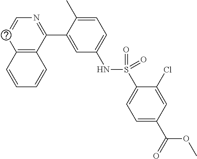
C12=C(C(C3=CC(NS(C4=CC=C(C(OC)=O)C=C4Cl)(=O)=O)=CC=C3C)=NC=C1)C=CC=C2
